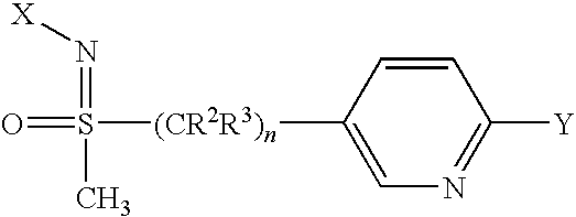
N1=C([Y])C=CC([(CR2R3)n]S(=O)(=N[X])C)=C1
